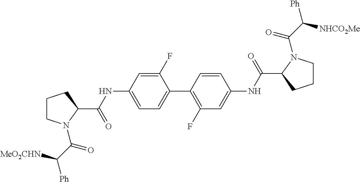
C1CN(C(C([Ph])[MeO2CHN])=O)C(C(NC2=CC=C(C3=C(F)C=C(NC(=O)C4CCCN4C(=O)C([Ph])[NHCO2Me])C=C3)C(F)=C2)=O)C1
